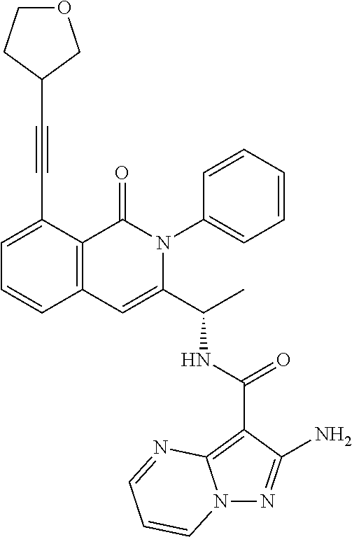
N12N=C(N)C(C(NC(C3=CC4=C(C(=O)N3C3=CC=CC=C3)C(C#CC3COCC3)=CC=C4)C)=O)=C1N=CC=C2
